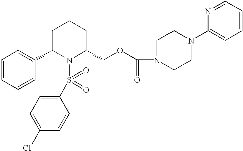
C1=CC=CC(C2N(S(C3=CC=C(Cl)C=C3)(=O)=O)C(COC(=O)N3CCN(C4=CC=CC=N4)CC3)CCC2)=C1
